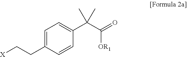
C1=C(CC[X])C=CC(C(C(=O)[OR1])(C)C)=C1
